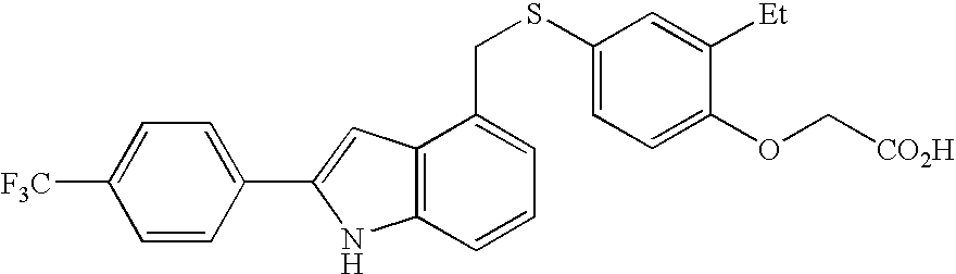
C1([F3C])=CC=C(C2=CC3=C(N2)C=CC=C3CSC2=CC=C(OC[CO2H])C([Et])=C2)C=C1
